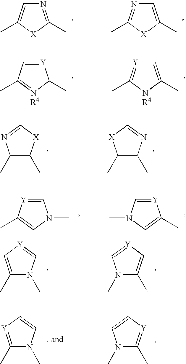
N1=C(C)[X]C(C)=C1.C1=C(C)[X]C(C)=N1.[Y]1=CC(C)=[NR4]C1C.C1=C(C)[NR4]C(C)=[Y]1.C1=[Y]C(C)=CN1C.[Y]1=CN(C)C=C1C.C1(C)=C(C)[X]C=N1.C1(C)=C(C)[X]C=N1.C1(C)=C[Y]=CN1C.N1(C)C(C)=C[Y]=C1.C1(C)=[Y]C=CN1C.N1(C)C(C)=[Y]C=C1
